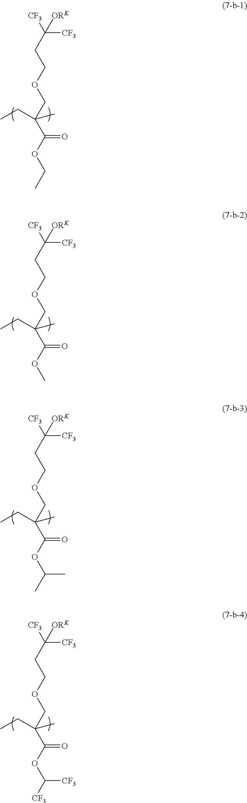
C(CCOCC(C(OCC)=O)(C)CC)([CF3])([ORK])[CF3].C(CCOCC(C(OC)=O)(C)CC)([CF3])([ORK])[CF3].C(CCOCC(C(OC(C)C)=O)(C)CC)([CF3])([ORK])[CF3].C(CCOCC(C(OC([CF3])[CF3])=O)(C)CC)([CF3])([ORK])[CF3]
